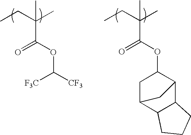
CCC(C)(C)C(OC([CF3])[F3C])=O.CCC(C)(C)C(OC1CC2C3C(C1C2)CCC3)=O
